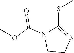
C1CN=C(SC)N1C(=O)OC
